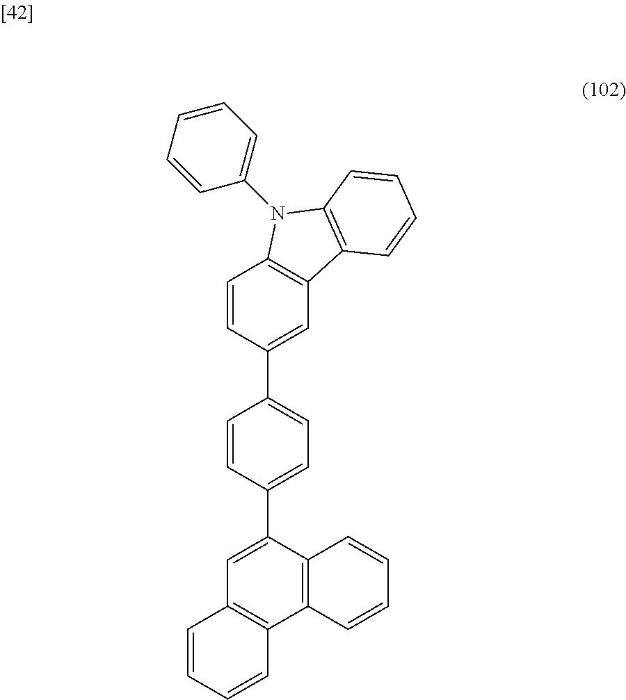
C1=CC(C2=CC=C(C3=CC4=C(C5=C3C=CC=C5)C=CC=C4)C=C2)=CC2=C1N(C1=CC=CC=C1)C1=C2C=CC=C1
